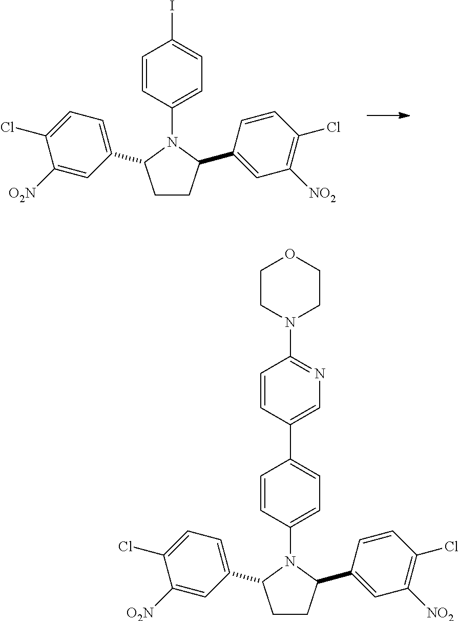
C1CC(C2=CC([NO2])=C(Cl)C=C2)N(C2=CC=C(C3=CN=C(N4CCOCC4)C=C3)C=C2)C1C1=CC=C(Cl)C([O2N])=C1.C1CC(C2=CC([NO2])=C(Cl)C=C2)N(C2=CC=C(I)C=C2)C1C1=CC=C(Cl)C([O2N])=C1
